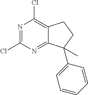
C12=C(Cl)N=C(Cl)N=C1C(C1=CC=CC=C1)(C)CC2
